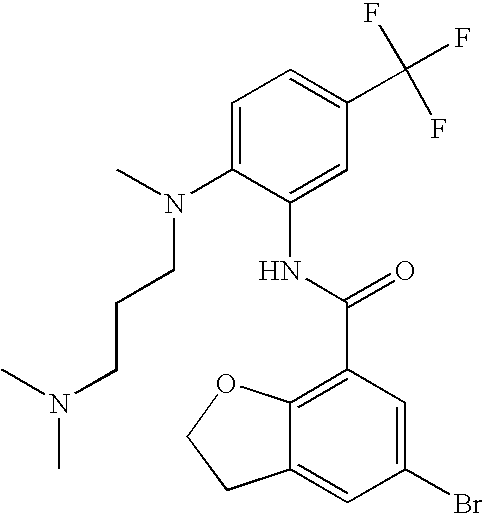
C1=C(N(C)CCCN(C)C)C(NC(C2=C3C(=CC(Br)=C2)CCO3)=O)=CC(C(F)(F)F)=C1
